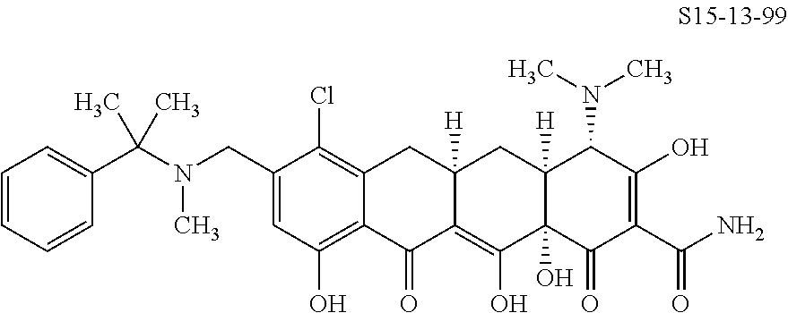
C12=C(Cl)C(CN(C(C3=CC=CC=C3)(C)C)C)=CC(O)=C1C(=O)C1=C(O)C3(O)C([H])(CC1([H])C2)C(N(C)C)C(O)=C(C(N)=O)C3=O
